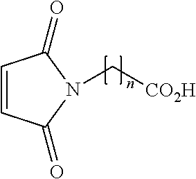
C1=CC(=O)N(C[CO2H])C1=O
